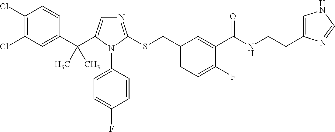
C1(Cl)=C(Cl)C=C(C(C2=CN=C(SCC3=CC=C(F)C(C(NCCC4=CNC=N4)=O)=C3)N2C2=CC=C(F)C=C2)(C)C)C=C1
